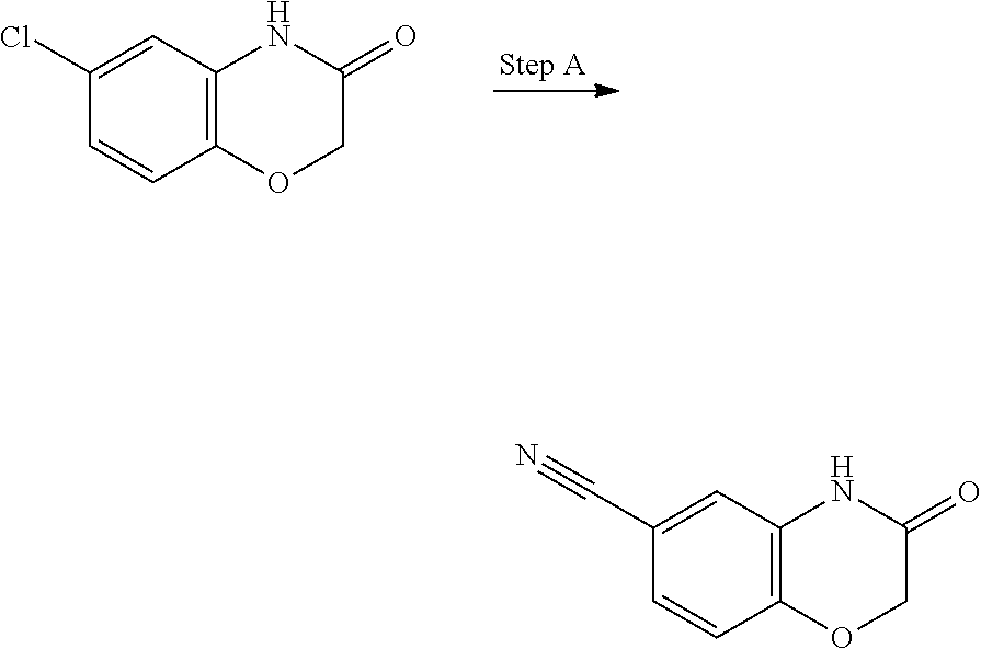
C12=C(C=C(Cl)C=C1)NC(=O)CO2.C12=C(C=C(C#N)C=C1)NC(=O)CO2
